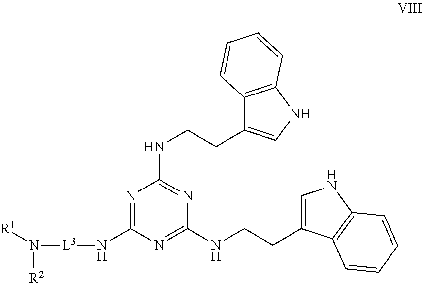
N1=C(N[L3]N([R2])[R1])N=C(NCCC2=CNC3=C2C=CC=C3)N=C1NCCC1=CNC2=C1C=CC=C2
